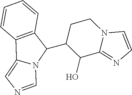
C1=CN2C(=N1)C(O)C(C1C3=C(C4=CN=CN14)C=CC=C3)CC2
